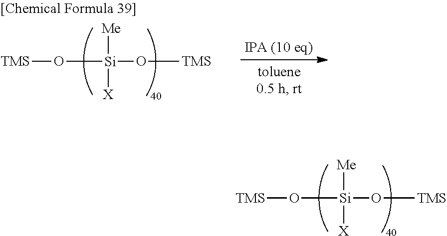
[Me][Si]([X])(O[TMS])O[TMS].[Me][Si]([X])(O[TMS])O[TMS]
